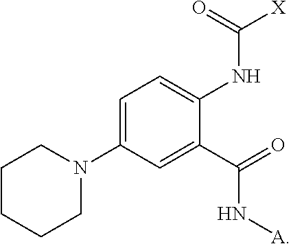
C1=C(N2CCCCC2)C=C(C(N[A])=O)C(NC([X])=O)=C1
